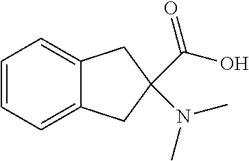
C1=CC=C2C(=C1)CC(N(C)C)(C(O)=O)C2
